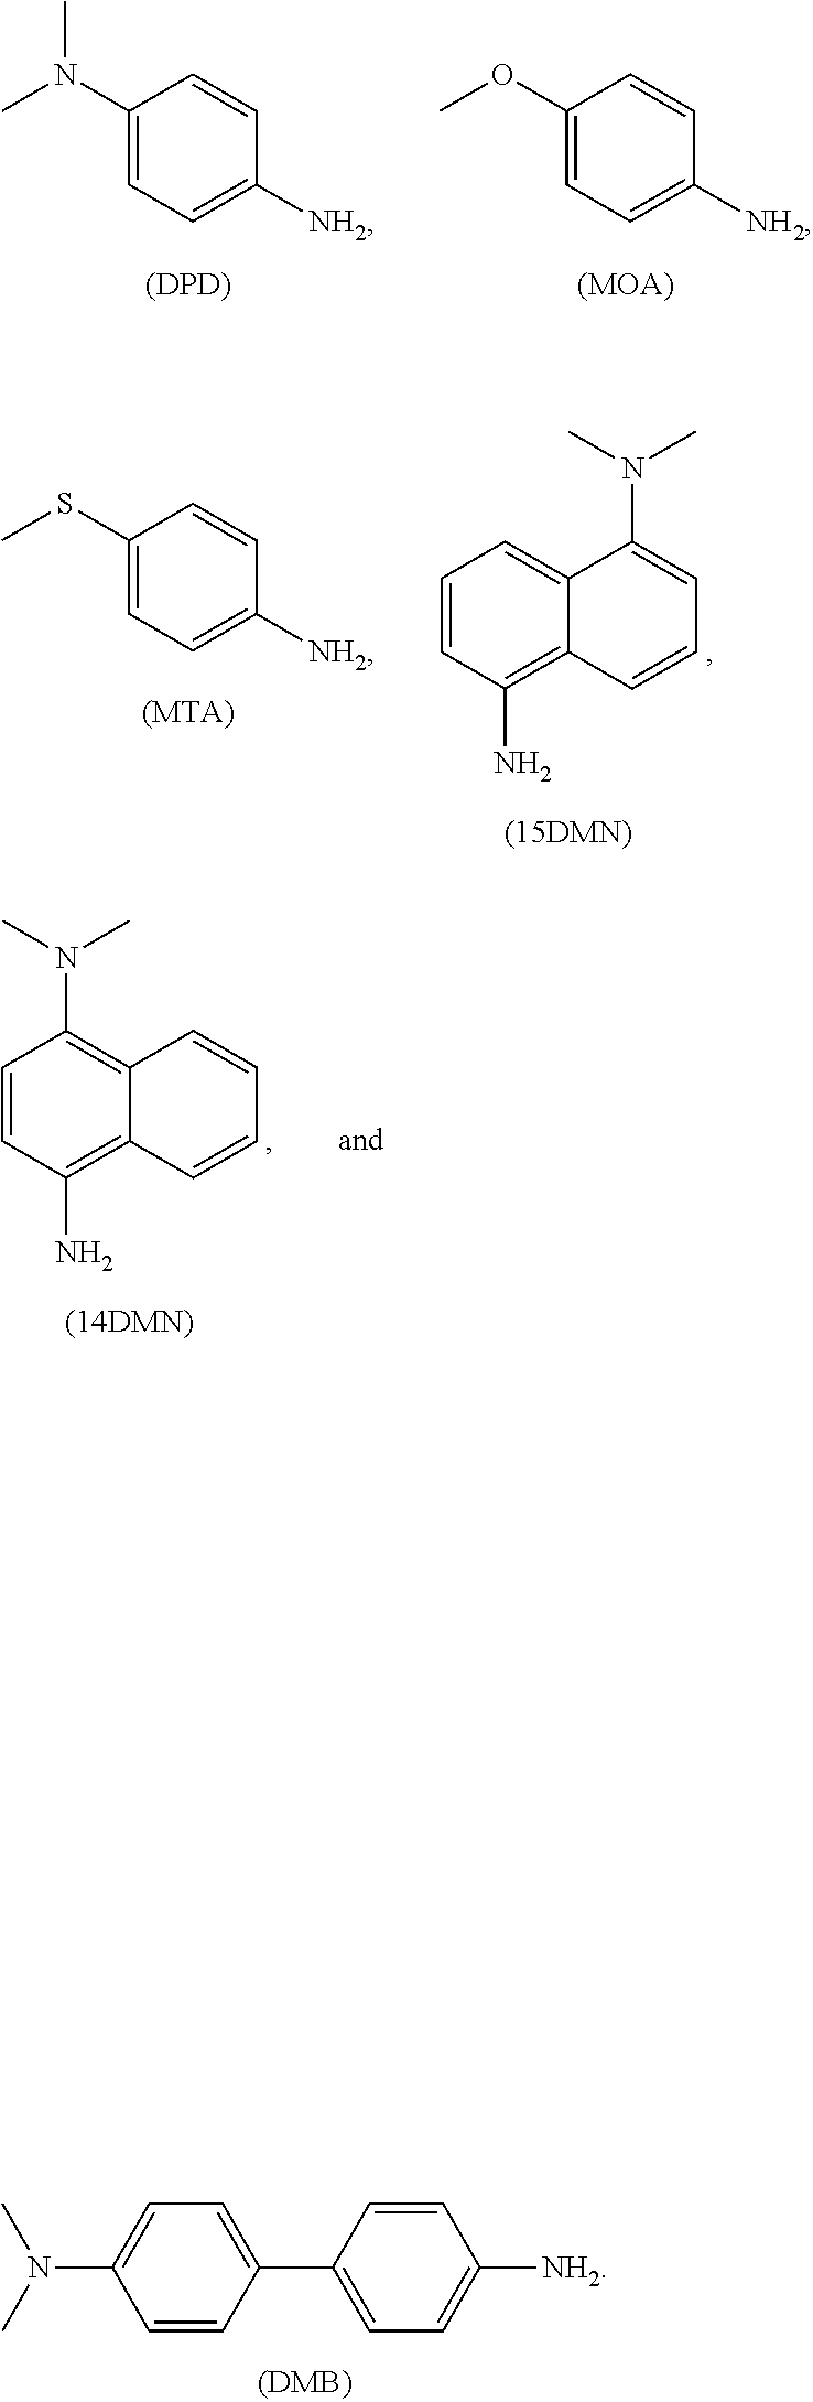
C1(N(C)C)=CC=C([NH2])C=C1.[(DPD)].C1(OC)=CC=C([NH2])C=C1.[(MOA)].C1(SC)=CC=C([NH2])C=C1.[(MTA)].C1=CC(N)=C2C(=C1)C(N(C)C)=CC=C2.C1=CC(N)=C2C(=C1N(C)C)C=CC=C2.C1=C(N(C)C)C=CC(C2=CC=C([NH2])C=C2)=C1
